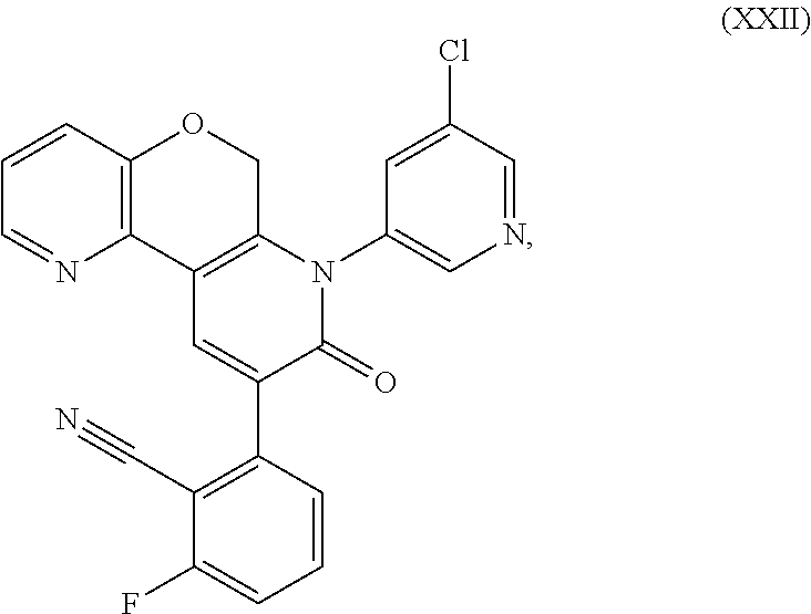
C1=CC2=C(N=C1)C1=C(CO2)N(C2=CN=CC(Cl)=C2)C(=O)C(C2=C(C#N)C(F)=CC=C2)=C1
